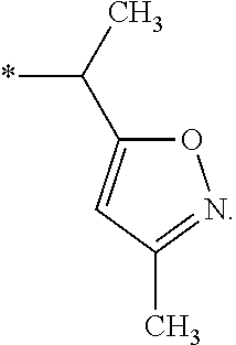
O1C(C(C)*)=CC(C)=N1
